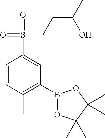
C1=CC(C)=C(B2OC(C)(C)C(C)(C)O2)C=C1S(=O)(CCC(C)O)=O
